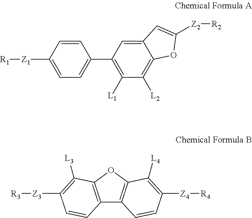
C1=CC([Z1][R1])=CC=C1C1=C([L1])C([L2])=C2C(=C1)C=C([Z2][R2])O2.C12=C(OC3=C1C=CC([Z4][R4])=C3[L4])C([L3])=C([Z3][R3])C=C2
